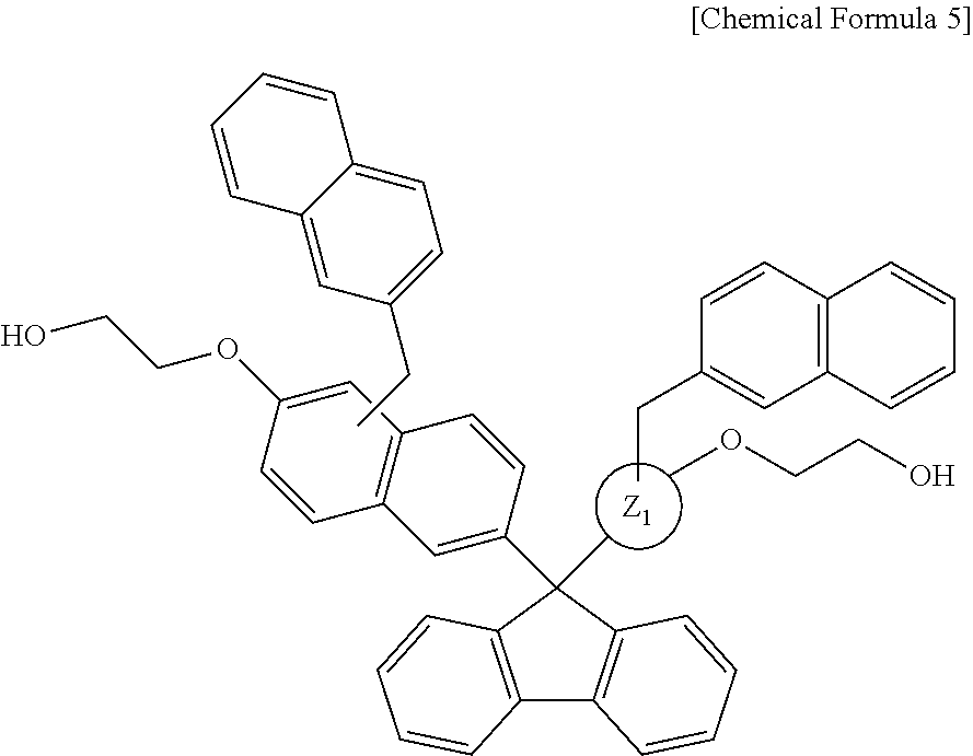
[Z1].COCCO.CCC1=CC=C2C(=C1)C=CC=C2.C(C)C1=CC2=C(C=C1)C=CC=C2.C12=C(C=CC=C1)C(C1=CC3=C(C=C1)C=C(OCCO)C=C3)(C)C1=C2C=CC=C1
